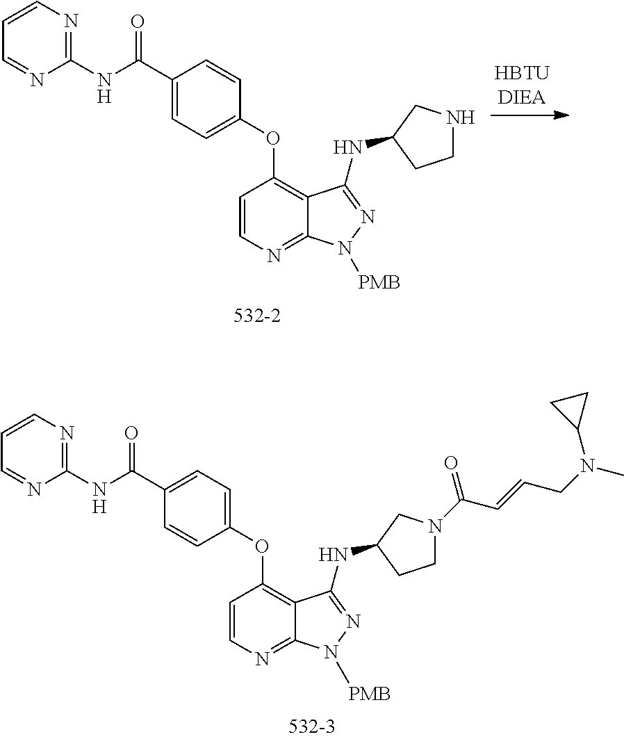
C1(C(NC2=NC=CC=N2)=O)=CC=C(OC2=C3C(=NC=C2)N([PMB])N=C3NC2CCNC2)C=C1.C1=CN=C(NC(C2=CC=C(OC3=C4C(=NC=C3)N([PMB])N=C4NC3CCN(C(C=CCN(C)C4CC4)=O)C3)C=C2)=O)N=C1
